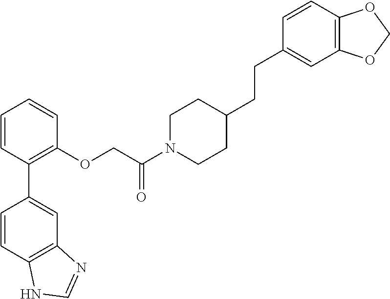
C1=CC(C2=CC3=C(C=C2)NC=N3)=C(OCC(N2CCC(CCC3=CC4=C(C=C3)OCO4)CC2)=O)C=C1
